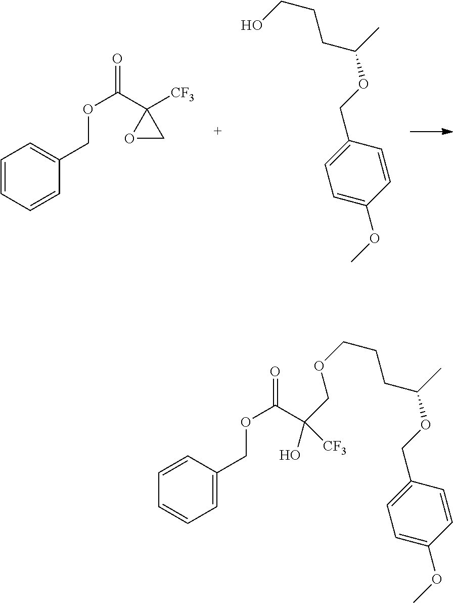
C1=C(OC)C=CC(COC(CCCOCC(C(OCC2=CC=CC=C2)=O)(O)[CF3])C)=C1.C1=C(OC)C=CC(COC(CCCO)C)=C1.C1=CC=CC(COC(=O)C2([CF3])OC2)=C1
